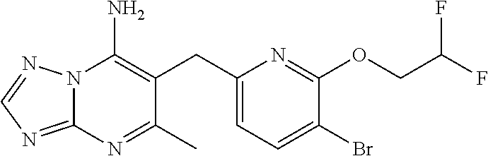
N12C(=NC=N1)N=C(C)C(CC1=CC=C(Br)C(OCC(F)F)=N1)=C2N
